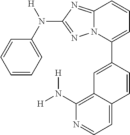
C1=CC=C(N([H])C2=NN3C(=N2)C=CC=C3C2=CC3=C(N([H])[H])N=CC=C3C=C2)C=C1
